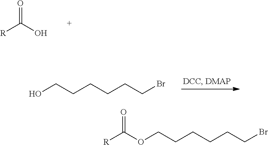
[R]C(O)=O.OCCCCCCBr.O(CCCCCCBr)C([R])=O
